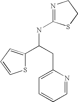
S1C(C(CC2=CC=CC=N2)NC2=NCCS2)=CC=C1
